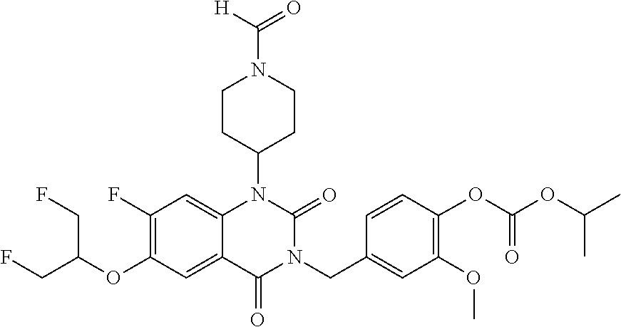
C12=CC(F)=C(OC(CF)CF)C=C1C(=O)N(CC1=CC(OC)=C(OC(OC(C)C)=O)C=C1)C(=O)N2C1CCN(C(=O)[H])CC1
